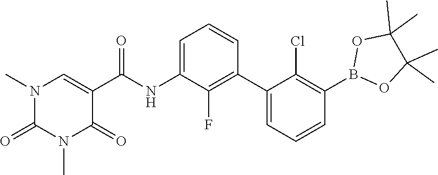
O1C(C)(C)C(C)(C)OB1C1=C(Cl)C(C2=C(F)C(NC(C3=CN(C)C(=O)N(C)C3=O)=O)=CC=C2)=CC=C1
